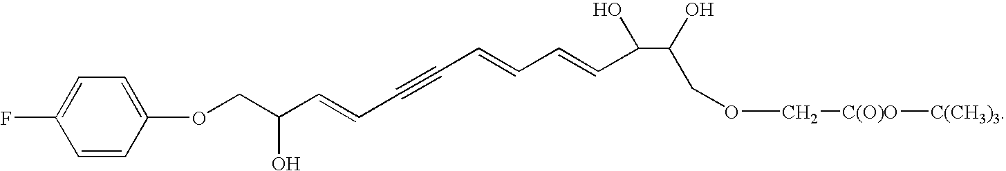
C1(OCC(O)C=CC#CC=CC=CC(O)C(O)COC[C(O)O][C(CH3)3])=CC=C(F)C=C1
